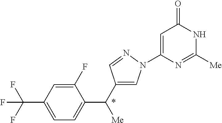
C1(F)=CC(C(F)(F)F)=CC=C1C(C1=CN(C2=CC(=O)NC([Me])=N2)N=C1)[Me]
